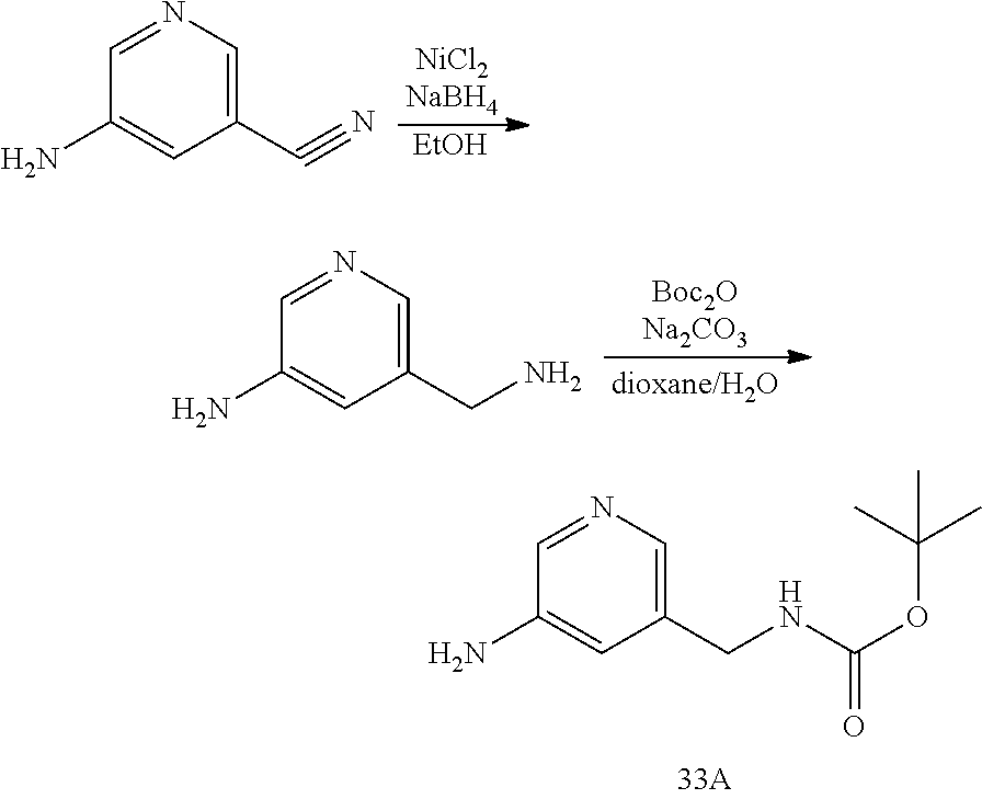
[EtOH].N1=CC(N)=CC(C#N)=C1.N1=CC(N)=CC(CN)=C1.N1=CC(N)=CC(CNC(OC(C)(C)C)=O)=C1
